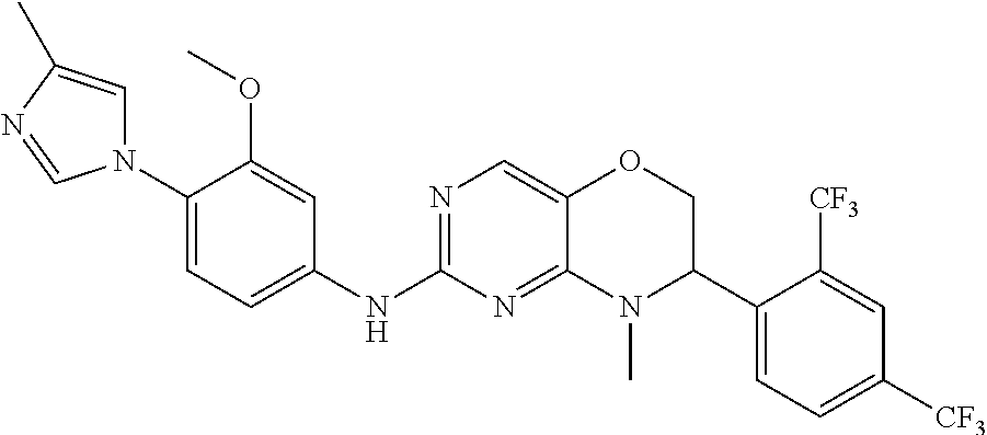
N1(C2=CC=C(NC3=NC=C4C(=N3)N(C)C(C3=CC=C([CF3])C=C3[CF3])CO4)C=C2OC)C=C(C)N=C1
